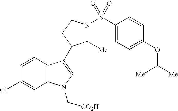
C1=CC2=C(C=C1Cl)N(C[CO2H])C=C2C1C([Me])N(S(C2=CC=C(OC([Me])[Me])C=C2)(=O)=O)CC1
